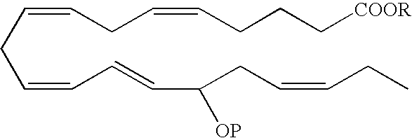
C(=CCC=CC=CC(CC=CCC)[OP])CC=CCCC[COOR]
